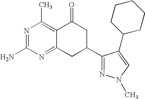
C12=NC(N)=NC(C)=C1C(=O)CC(C1=NN(C)C=C1C1CCCCC1)C2
